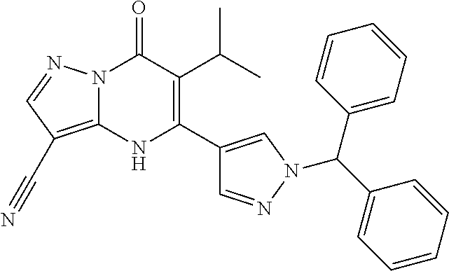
N12C(=C(C#N)C=N1)NC(C1=CN(C(C3=CC=CC=C3)C3=CC=CC=C3)N=C1)=C(C(C)C)C2=O
